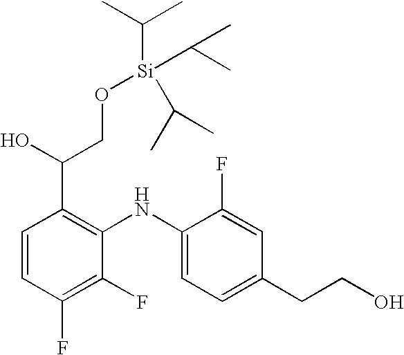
C1=CC(F)=C(F)C(NC2=CC=C(CCO)C=C2F)=C1C(O)CO[Si](C(C)C)(C(C)C)C(C)C
